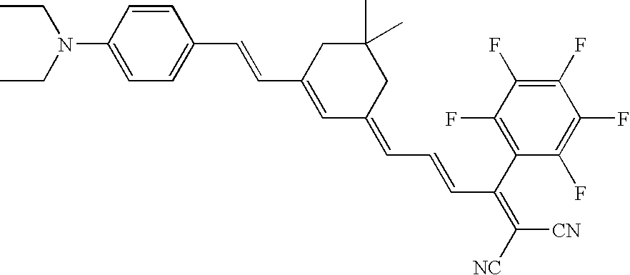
C1=CC(N(CC)CC)=CC=C1C=CC1=CC(=CC=CC(=C([CN])[NC])C2=C(F)C(F)=C(F)C(F)=C2F)CC(C)(C)C1
